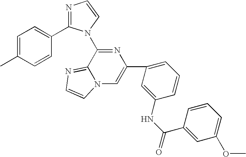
C1(C2=CN3C(=NC=C3)C(N3C(C4=CC=C(C)C=C4)=NC=C3)=N2)=CC=CC(NC(=O)C2=CC(OC)=CC=C2)=C1
